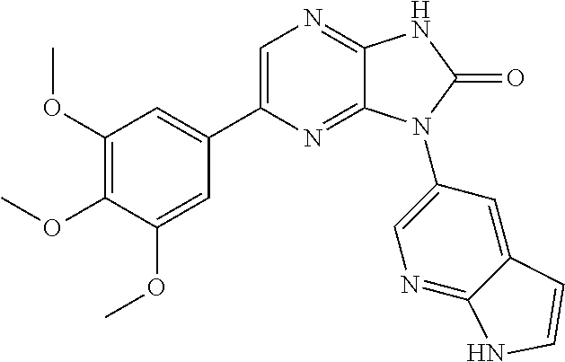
C1(OC)=C(OC)C(OC)=CC(C2=CN=C3C(=N2)N(C2=CN=C4C(=C2)C=CN4)C(=O)N3)=C1
